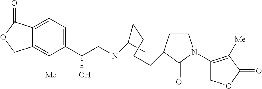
C1(C(CN2C3CC4(CC2CC3)CCN(C2=C([Me])C(=O)OC2)C4=O)O)=CC=C2C(=C1[Me])COC2=O
